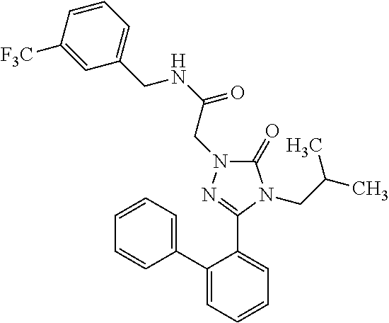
C(NC(=O)CN1C(=O)N(CC(C)C)C(C2=CC=CC=C2C2=CC=CC=C2)=N1)C1=CC=CC([F3C])=C1
